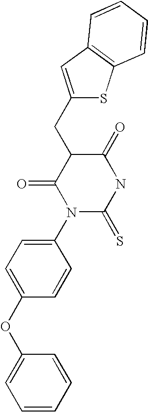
C12=C(SC(CC3C(=O)N(C4=CC=C(OC5=CC=CC=C5)C=C4)C(=S)NC3=O)=C1)C=CC=C2
